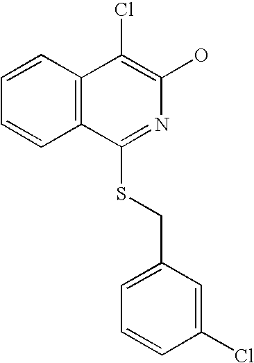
C1=CC2=C(C=C1)C(SCC1=CC=CC(Cl)=C1)=NC(O)=C2Cl
